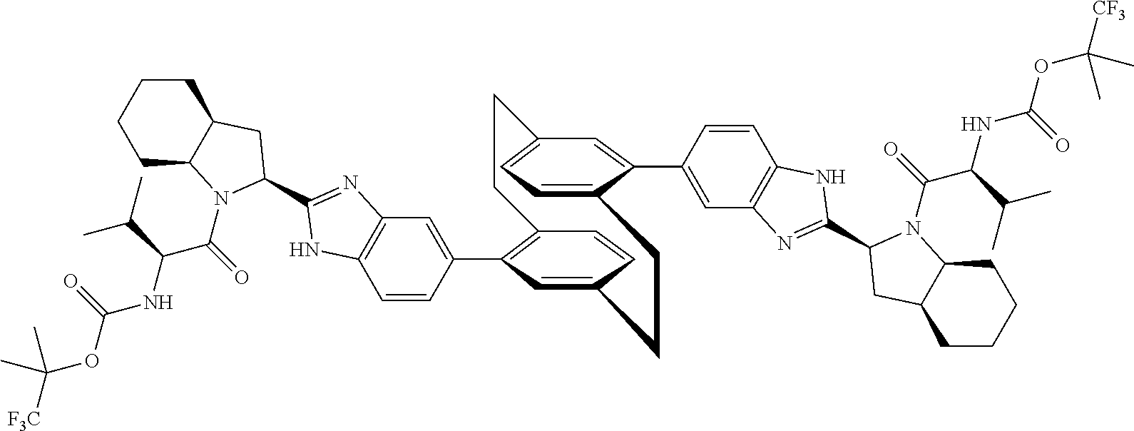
C12=C(C3=CC4=C(C=C3)NC(C3N(C(=O)C(NC(OC([F3C])(C)C)=O)C(C)C)C5CCCCC5C3)=N4)C=C(C=C1)CCC1=CC=C(C=C1C1=CC3=C(C=C1)NC(C1N(C(=O)C(NC(OC([CF3])(C)C)=O)C(C)C)C4CCCCC4C1)=N3)CC2
